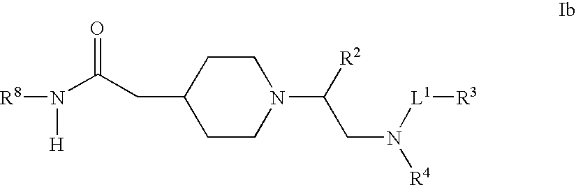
N(C(CC1CCN(C(CN([R4])[L1][R3])[R2])CC1)=O)([R8])[H]
